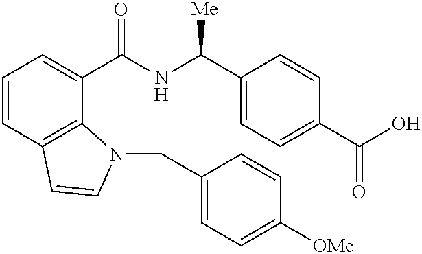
C1=CC2=C(C(C(NC(C3=CC=C(C(O)=O)C=C3)[Me])=O)=C1)N(CC1=CC=C([OMe])C=C1)C=C2
